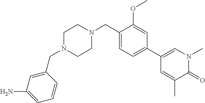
C1(CN2CCN(CC3=CC=C(C4=CN(C)C(=O)C(C)=C4)C=C3OC)CC2)=CC(N)=CC=C1
